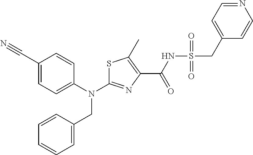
S1C(N(C2=CC=C(C#N)C=C2)CC2=CC=CC=C2)=NC(C(NS(CC2=CC=NC=C2)(=O)=O)=O)=C1C
